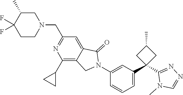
C1CN(CC2=NC(C3CC3)=C3C(=C2)C(=O)N(C2=CC(C4(C5=NN=CN5C)CC(C)C4)=CC=C2)C3)CC(C)C1(F)F
